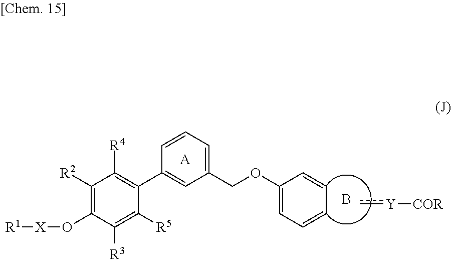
C1([R2])=C(O[X][R1])C([R3])=C([R5])C(C2=CC(COC3=CC=CC=C3)=CC=C2)=C1[R4].[A].B.c[Y][COR]
